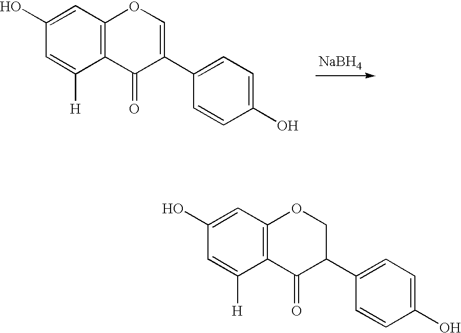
C12=C(C([H])=CC(O)=C1)C(=O)C(C1=CC=C(O)C=C1)CO2.C12=C(C([H])=CC(O)=C1)C(=O)C(C1=CC=C(O)C=C1)=CO2.[NaBH4]
